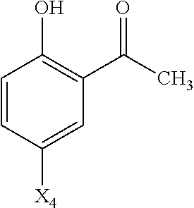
C1=CC([X4])=CC(C(C)=O)=C1O
